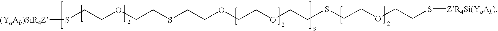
S([ZR4Si(YaAb)])CCOCCSCCOCCOCCSCCOCCS[(YaAb)SiR4Z]
